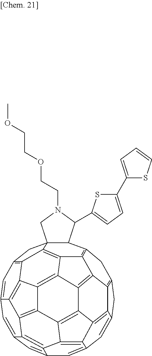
C1(C2=CC=C(C3=CC=CS3)S2)N(CCOCCOC)CC23C1C1=C4C5=C6C7=C8C9=C%10C(=CC%11=CC%12=CC%13=CC(=C%14C2=C4C6=C2C8=C(C%12=C%119)C%13=C%142)C3)C=C2CC(=C5C2=C%107)C1
